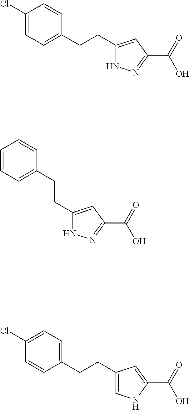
C1(Cl)=CC=C(CCC2=CC(C(O)=O)=NN2)C=C1.C1=CC=C(CCC2=CC(C(O)=O)=NN2)C=C1.C1(CCC2=CNC(C(=O)O)=C2)=CC=C(Cl)C=C1
